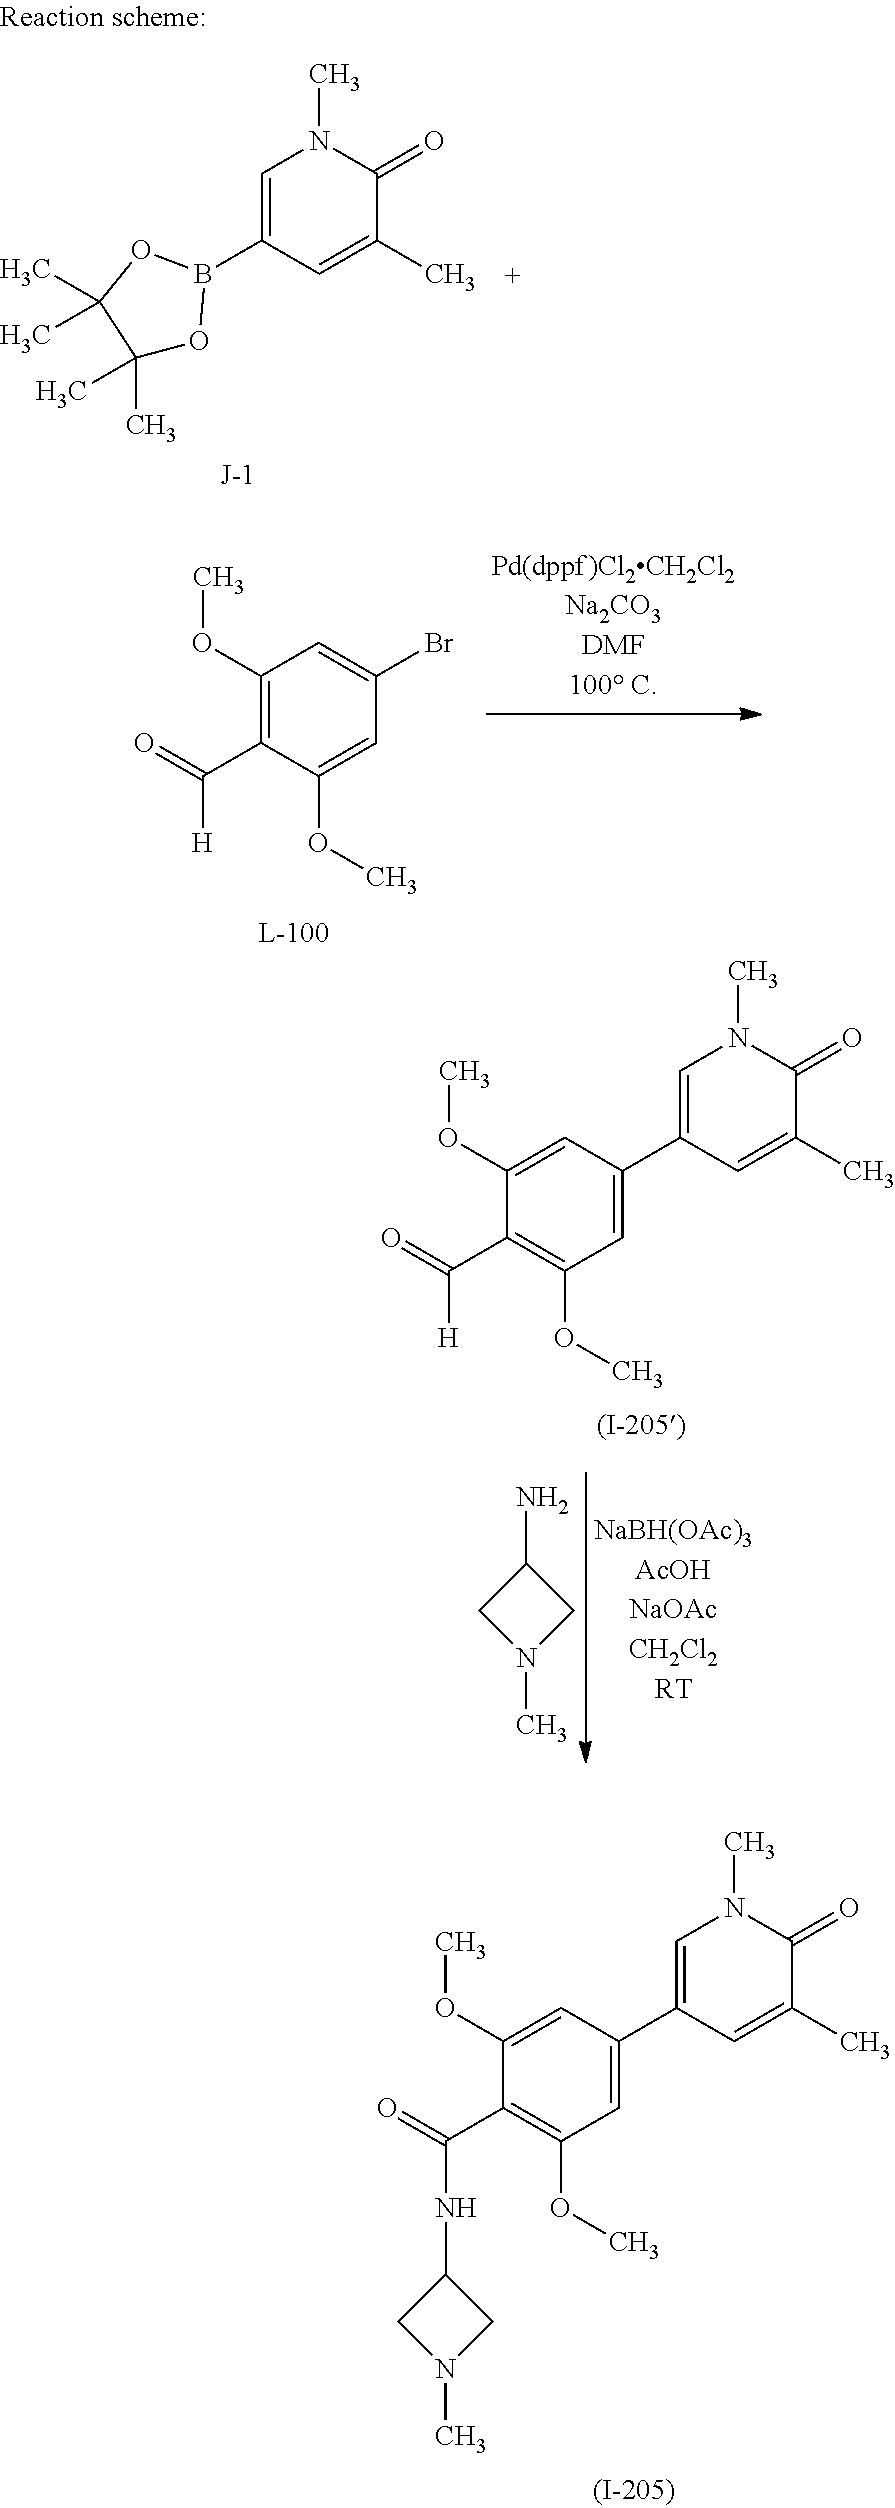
C1=C(C2=CC(OC)=C(C(=O)NC3CN(C)C3)C(OC)=C2)C=C(C)C(=O)N1C.C1=C(B2OC(C)(C)C(C)(C)O2)C=C(C)C(=O)N1C.C1(OC)=C(C(=O)[H])C(OC)=CC(Br)=C1.C1=C(C2=CC(OC)=C(C(=O)[H])C(OC)=C2)C=C(C)C(=O)N1C.C1(N)CN(C)C1
